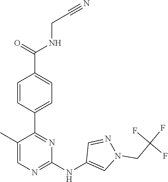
C1(C2=NC(NC3=CN(CC(F)(F)F)N=C3)=NC=C2C)=CC=C(C(NCC#N)=O)C=C1
